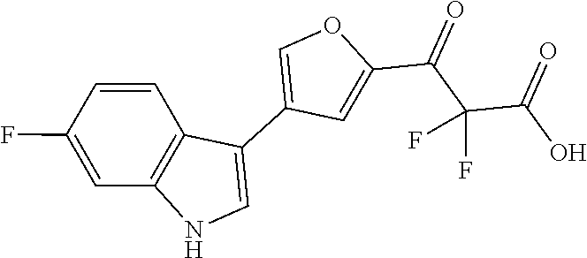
C1=C(F)C=CC2=C1NC=C2C1=COC(C(C(C(O)=O)(F)F)=O)=C1
